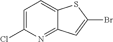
C1=C(Cl)N=C2C(=C1)SC(Br)=C2
